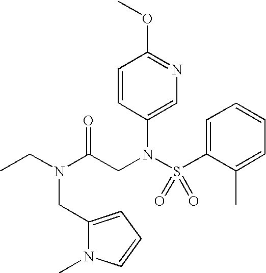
CCN(CC1=CC=CN1C)C(CN(S(C1=CC=CC=C1C)(=O)=O)C1=CN=C(OC)C=C1)=O
